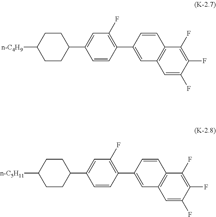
[n-C4H9]C1CCC(C2=CC(F)=C(C3=CC4=C(C=C3)C(F)=C(F)C(F)=C4)C=C2)CC1.[n-C5H11]C1CCC(C2=CC(F)=C(C3=CC4=C(C=C3)C(F)=C(F)C(F)=C4)C=C2)CC1
